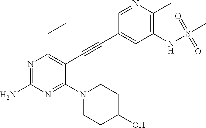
N1=C(N)N=C(N2CCC(O)CC2)C(C#CC2=CC(NS(C)(=O)=O)=C(C)N=C2)=C1CC
